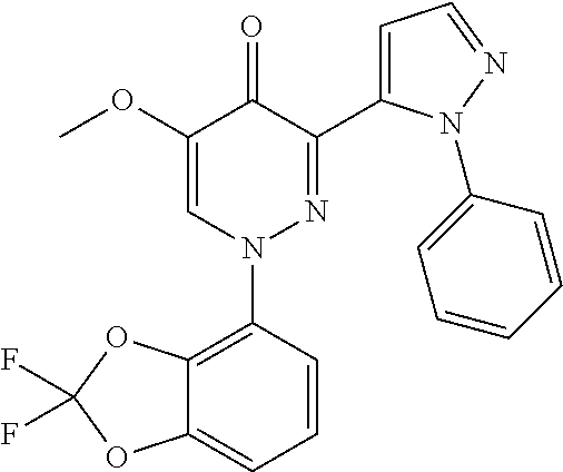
C1(OC)=CN(C2=C3C(=CC=C2)OC(F)(F)O3)N=C(C2=CC=NN2C2=CC=CC=C2)C1=O
